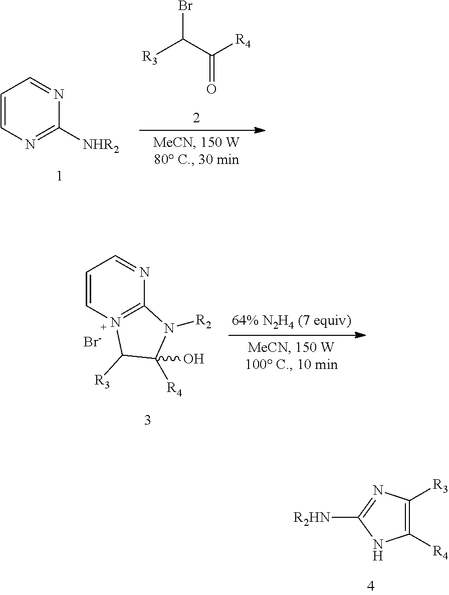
C1([R4])=C([R3])N=C([R2HN])N1.[R3]C(C([R4])=O)Br.C1=CN=C([NHR2])N=C1.C1=CC=NC2=N1C([R3])C([R4])(O)N2[R2].[Br-]
